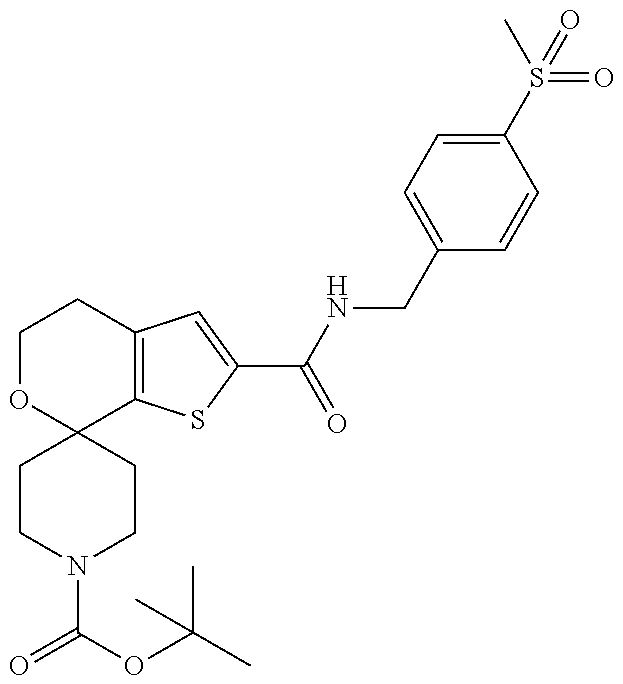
C1CN(C(=O)OC(C)(C)C)CCC12C1=C(CCO2)C=C(C(NCC2=CC=C(S(C)(=O)=O)C=C2)=O)S1
